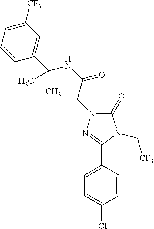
C1(=O)N(CC(NC(C2=CC([CF3])=CC=C2)(C)C)=O)N=C(C2=CC=C(Cl)C=C2)N1C[CF3]
